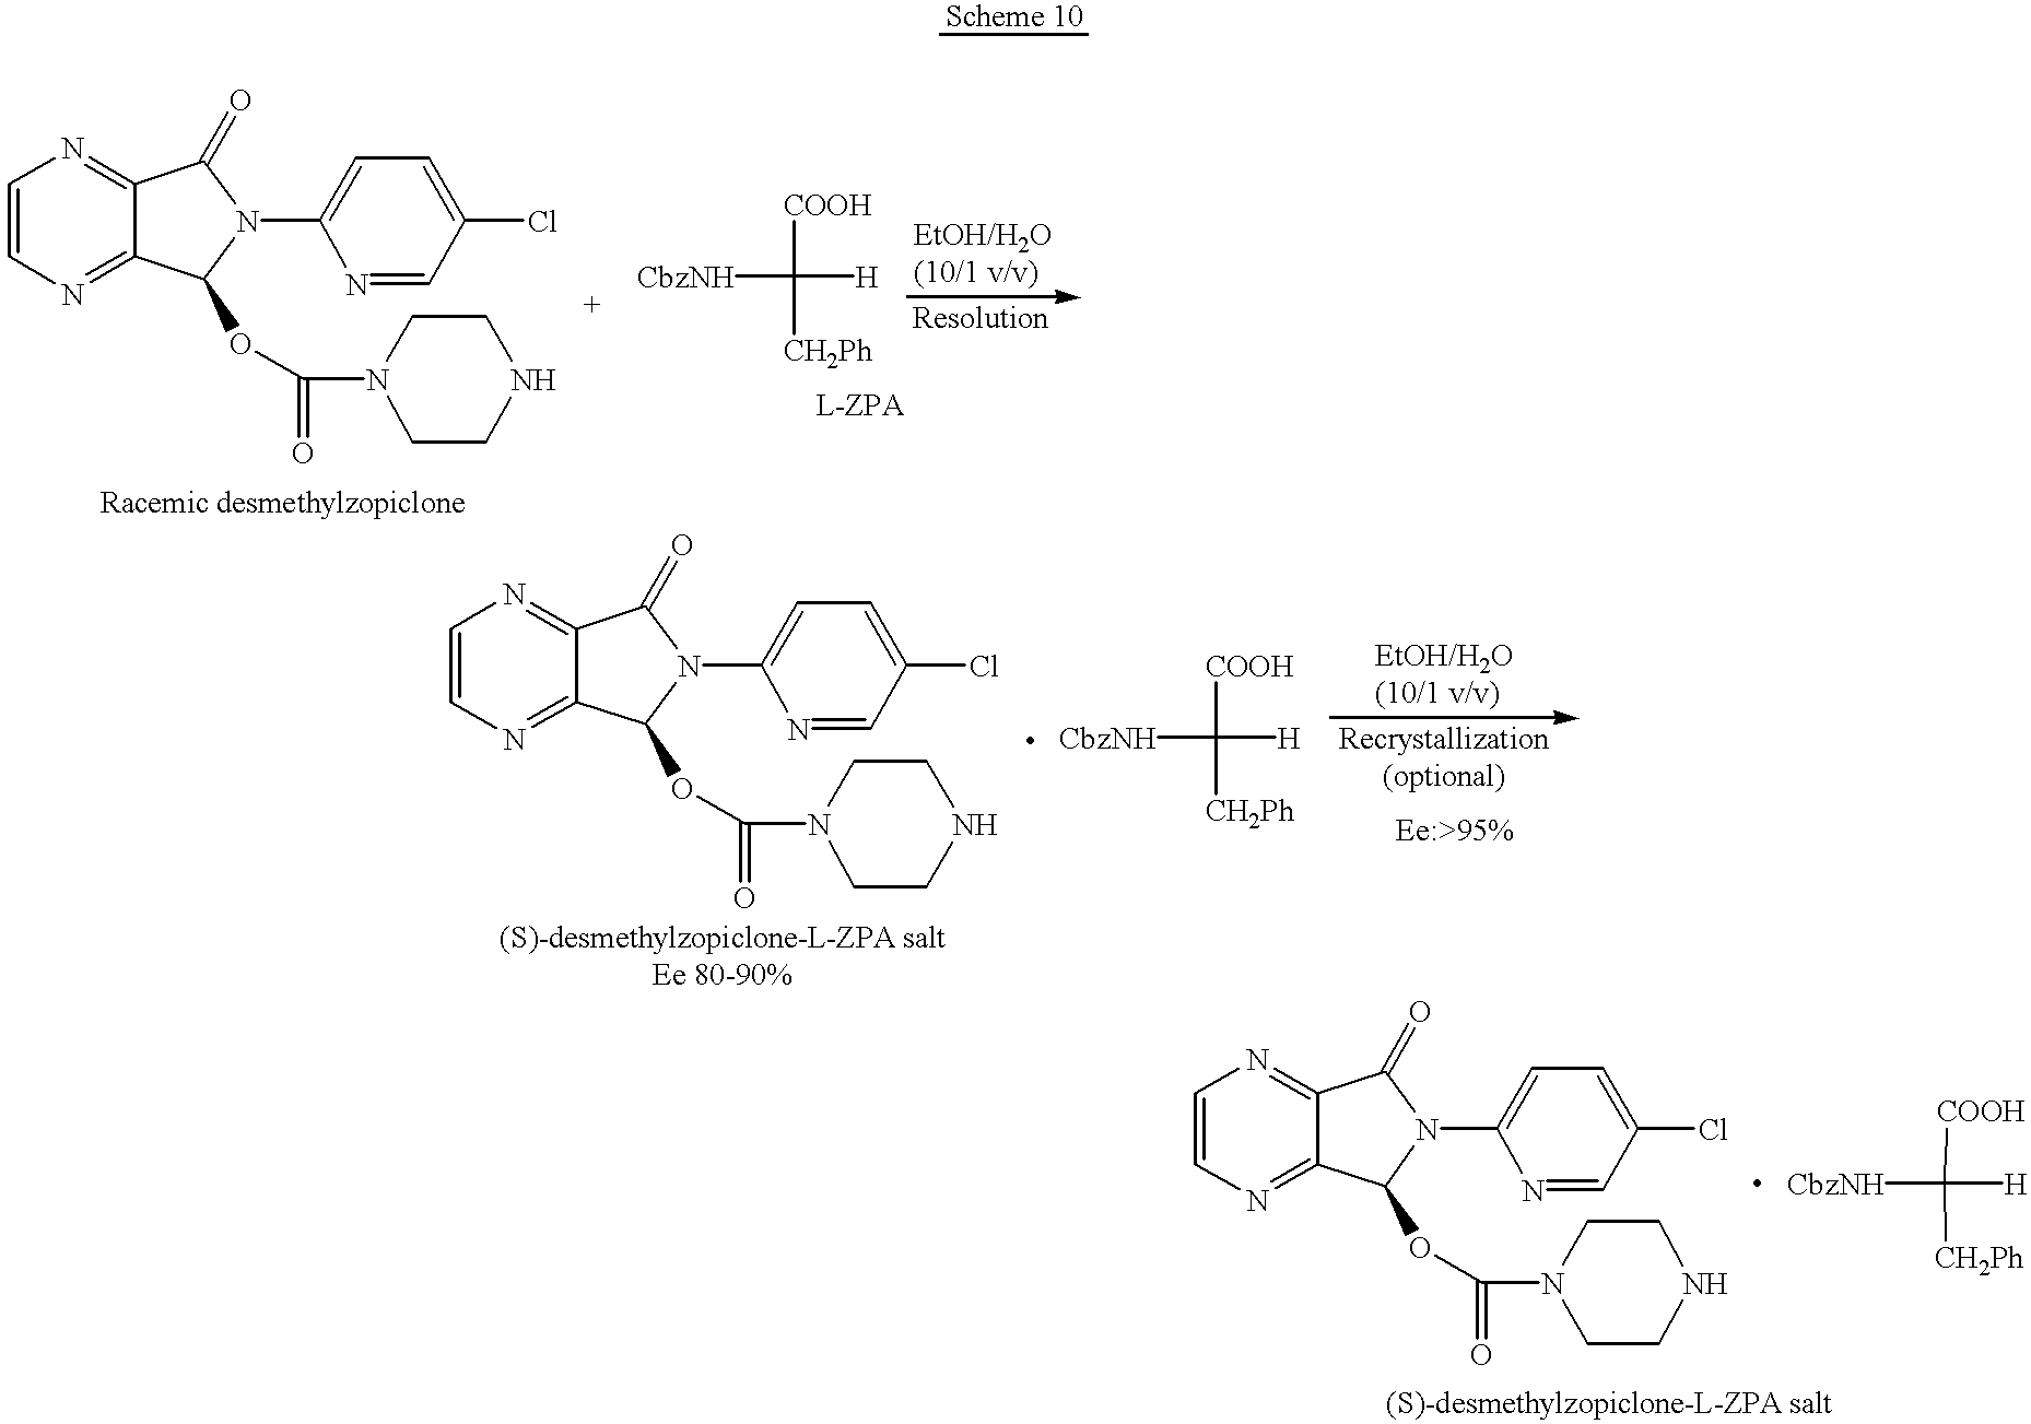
C1=CN=C2C(=N1)C(=O)N(C1=CC=C(Cl)C=N1)C2OC(=O)N1CCNCC1.C1=CN=C2C(=N1)C(=O)N(C1=CC=C(Cl)C=N1)C2OC(=O)N1CCNCC1.C([COOH])([CH2Ph])([H])[CbzNH].C([COOH])([CH2Ph])([H])[CbzNH].C1=CN=C2C(=N1)C(=O)N(C1=CC=C(Cl)C=N1)C2OC(=O)N1CCNCC1.C([COOH])([CH2Ph])([H])[CbzNH]
